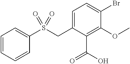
C1=CC=CC(S(CC2=CC=C(Br)C(OC)=C2C(O)=O)(=O)=O)=C1
